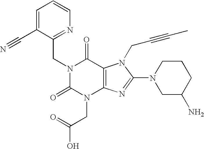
C1=C(C#N)C(CN2C(=O)N(CC(O)=O)C3=C(C2=O)N(CC#CC)C(N2CC(N)CCC2)=N3)=NC=C1
